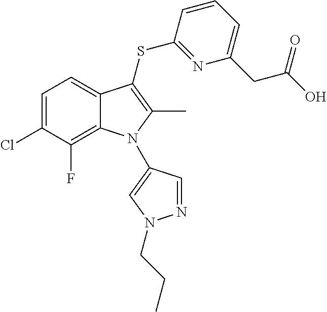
C1=C(Cl)C(F)=C2C(=C1)C(SC1=NC(CC(O)=O)=CC=C1)=C(C)N2C1=CN(CCC)N=C1
